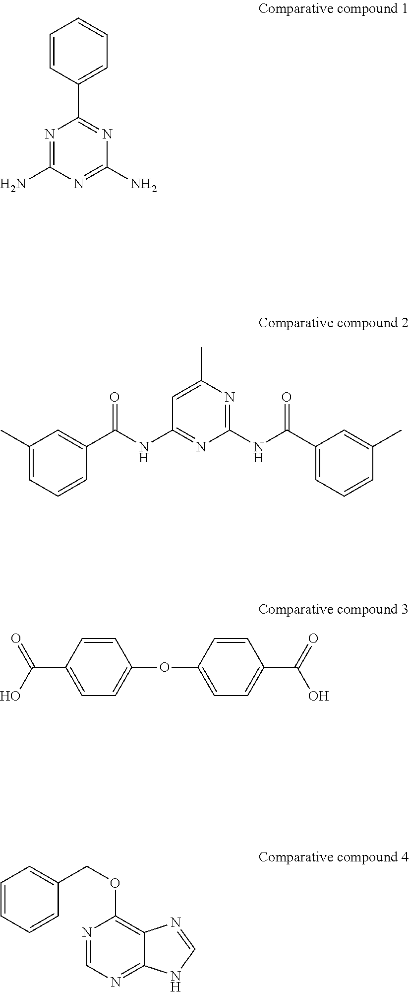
C1=CC(C2=NC(N)=NC(N)=N2)=CC=C1.C1(C)=CC=CC(C(NC2=NC(NC(C3=CC=CC(C)=C3)=O)=NC(C)=C2)=O)=C1.C1(C(O)=O)=CC=C(OC2=CC=C(C(=O)O)C=C2)C=C1.C1=CC=CC(COC2=C3C(=NC=N2)NC=N3)=C1
